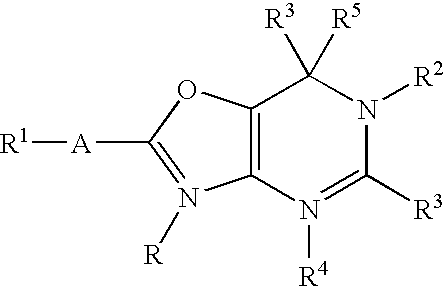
C12=C(OC([A][R1])=N1[R])C([R3])([R5])N([R2])C([R3])=N2[R4]
